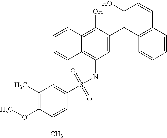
C1(C)=C(OC)C(C)=CC(S(NC2=C3C(=C(O)C(C4=C(O)C=CC5=C4C=CC=C5)=C2)C=CC=C3)(=O)=O)=C1
